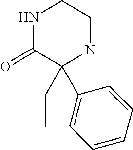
N1C(=O)C(CC)(C2=CC=CC=C2)NCC1
